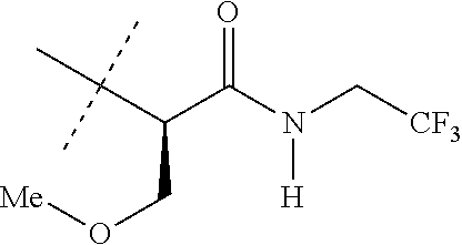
O=C(N(C[CF3])[H])C(C(C)(C)C)CO[Me]
